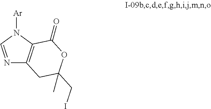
N1=CN([Ar])C2=C1CC(CI)(C)OC2=O
